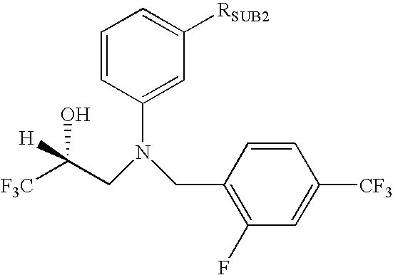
[F3C]C(CN(CC1=C(F)C=C([CF3])C=C1)C1=CC([RSUB2])=CC=C1)([H])O
